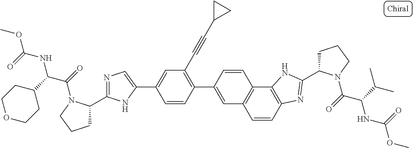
C1=CC2=C(C3=C1C=C(C1=C(C#CC4CC4)C=C(C4=CN=C(C5CCCN5C(=O)C(C5CCOCC5)NC(OC)=O)N4)C=C1)C=C3)NC(C1CCCN1C(=O)C(C(C)C)NC(OC)=O)=N2
